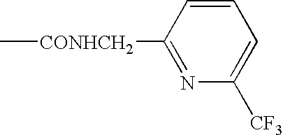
C[CONHCH2]C1=NC([CF3])=CC=C1
